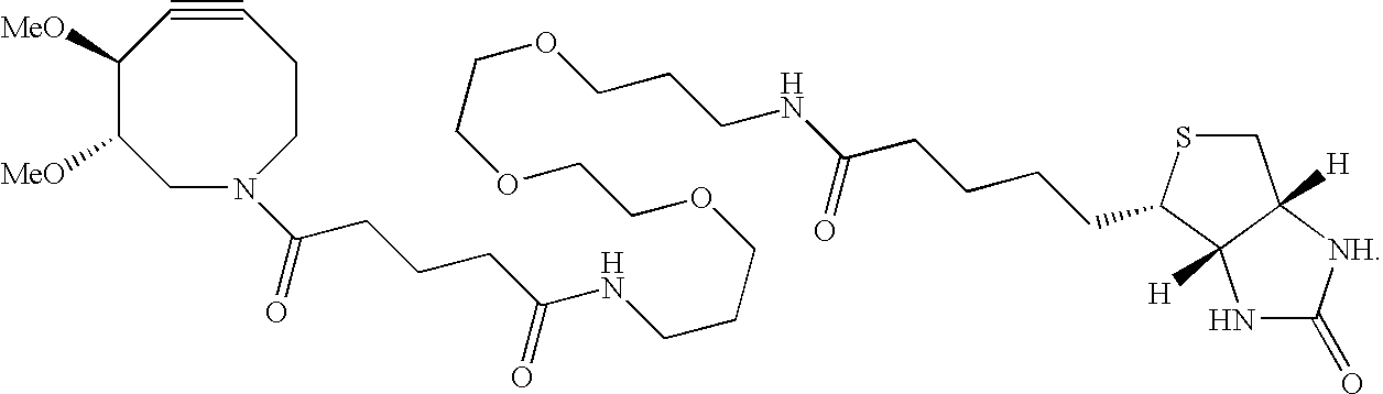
C1([MeO])C([MeO])CN(C(=O)CCCC(NCCCOCCOCCOCCCNC(CCCCC2SCC3([H])C2([H])NC(=O)[NH]3)=O)=O)CCC#C1
